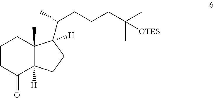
C1CC(=O)C2([H])C(C)(C1)C(C(C)CCCC(C)(C)[OTES])([H])CC2
